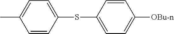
CC1=CC=C(SC2=CC=C([OBu-n])C=C2)C=C1
